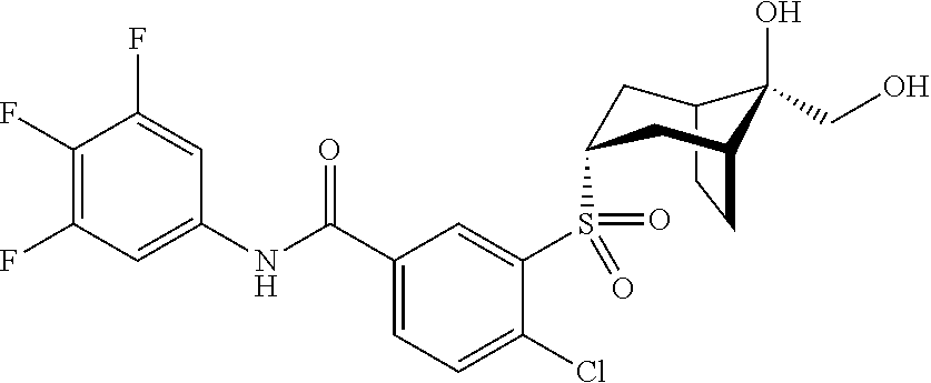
C12CCC(CC(S(C3=CC(C(NC4=CC(F)=C(F)C(F)=C4)=O)=CC=C3Cl)(=O)=O)C1)C2(O)CO
